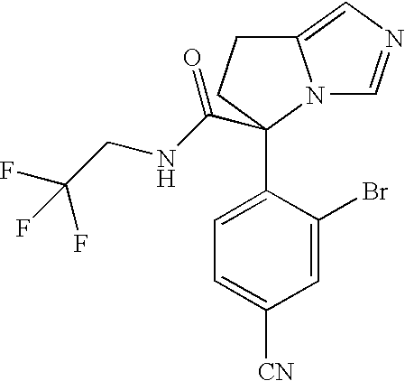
C1=C(C2(C(NCC(F)(F)F)=O)N3C(=CN=C3)CC2)C(Br)=CC([CN])=C1
